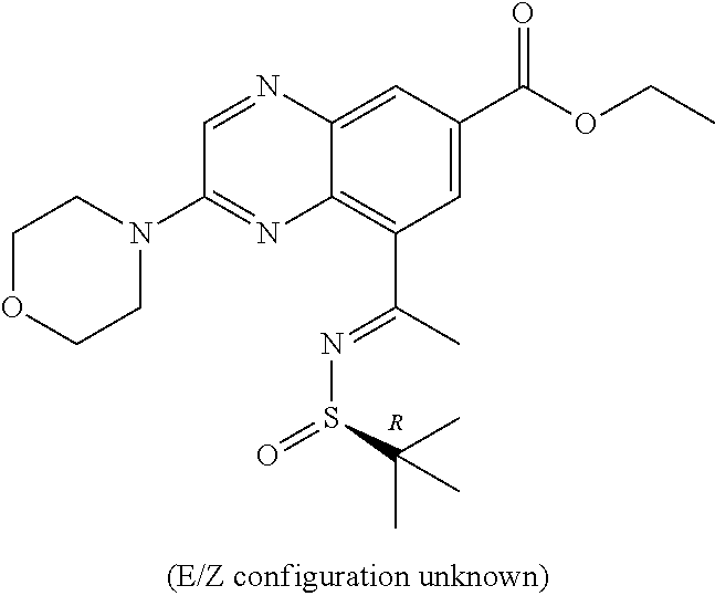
C12=C(C(=NS(C(C)(C)C)=O)C)C=C(C(OCC)=O)C=C1N=CC(N1CCOCC1)=N2.[R]
